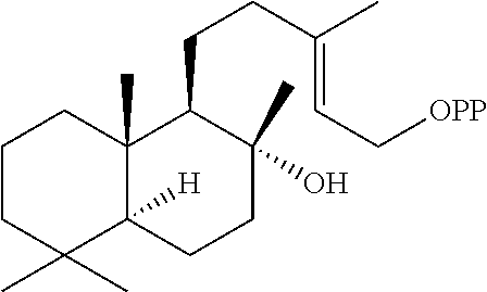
C1CC(C)(C)C2([H])C(C)(C1)C(CCC(=CC[OPP])C)C(C)(O)CC2
